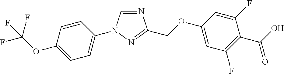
N1=CN(C2=CC=C(OC(F)(F)F)C=C2)N=C1COC1=CC(F)=C(C(O)=O)C(F)=C1
